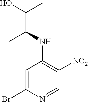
C1=C(Br)N=CC([NO2])=C1NC(C(O)C)C
